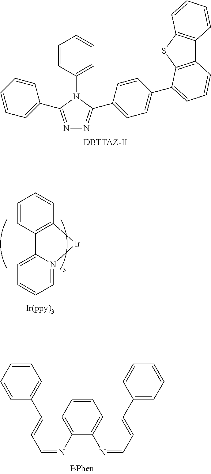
[DBTTAZ-II].N1=C(C2=CC=CC=C2)N(C2=CC=CC=C2)C(C2=CC=C(C3=CC=CC4=C3SC3=C4C=CC=C3)C=C2)=N1.C1=CC=N2C(=C1)C1=C(C=CC=C1)[Ir]2.C1=CC2=C(C3=C1C(C1=CC=CC=C1)=CC=N3)N=CC=C2C1=CC=CC=C1
